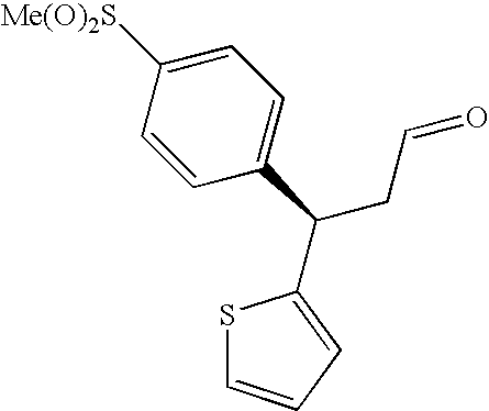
C1=C([Me(O)2S])C=CC(C(CC=O)C2=CC=CS2)=C1
